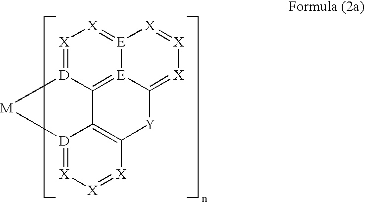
[X]1=[D]2C3=[E]4[E](=[X]1)[X]=[X][X]=C4[Y]C1=C3[D](=[X][X]=[X]1)[M]2
